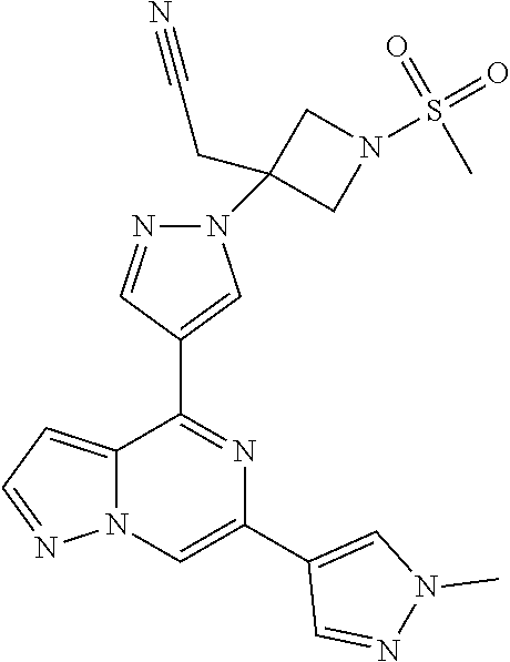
C12=CC=NN1C=C(C1=CN(C)N=C1)N=C2C1=CN(C2(CC#N)CN(S(C)(=O)=O)C2)N=C1
